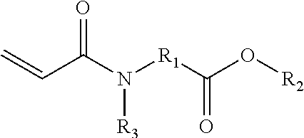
C=CC(N([R1]C(O[R2])=O)[R3])=O
